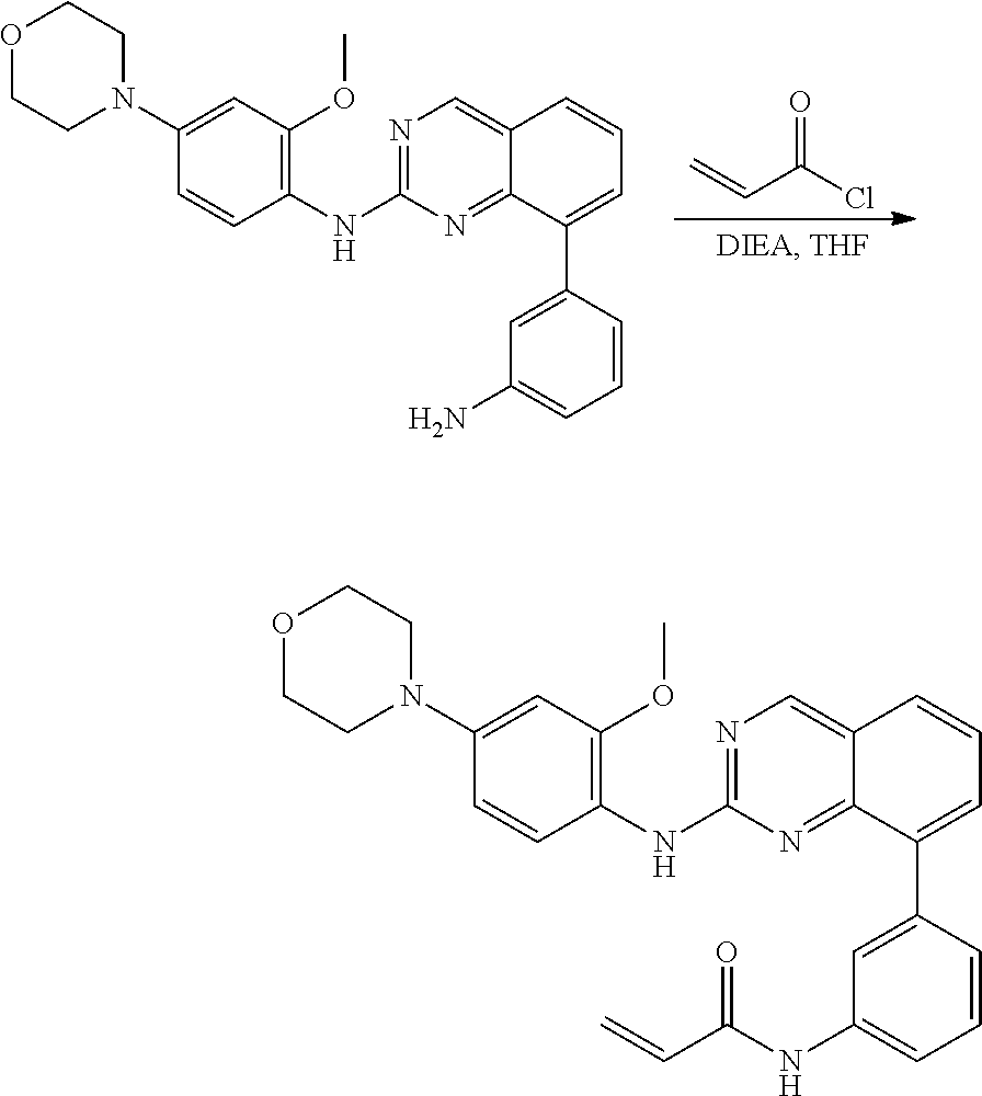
O=C(Cl)C=C.C1(N2CCOCC2)=CC(OC)=C(NC2=NC=C3C(=N2)C(C2=CC(N)=CC=C2)=CC=C3)C=C1.C1(N2CCOCC2)=CC(OC)=C(NC2=NC=C3C(=N2)C(C2=CC(NC(C=C)=O)=CC=C2)=CC=C3)C=C1
